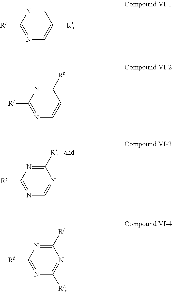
C1([Rt])=NC([Rt])=NC=N1.C1=NC([Rt])=NC=C1[Rt].C1([Rt])=NC([Rt])=NC=C1.C1([Rt])=NC([Rt])=NC([Rt])=N1
